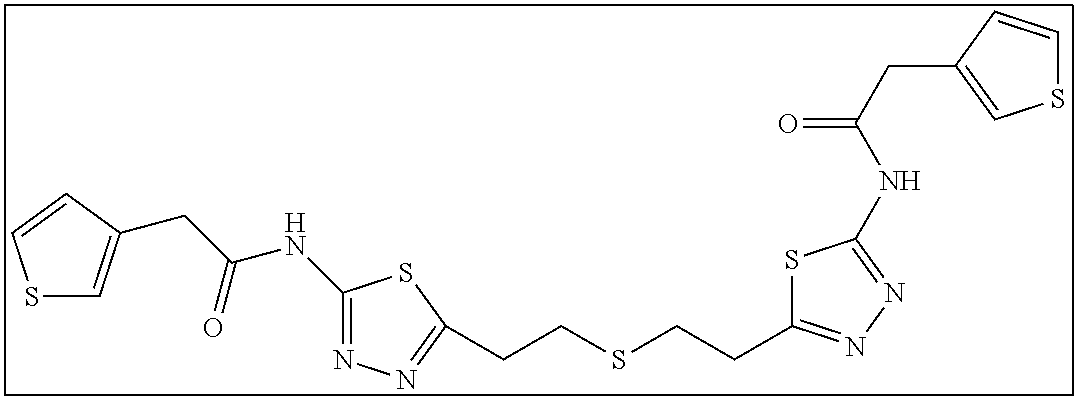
S1C=C(CC(NC2=NN=C(CCSCCC3=NN=C(NC(CC4=CSC=C4)=O)S3)S2)=O)C=C1
